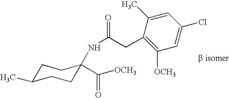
C1=C(C)C(CC(=O)NC2(C(=O)[OCH3])CCC(C)CC2)=C([OCH3])C=C1Cl
